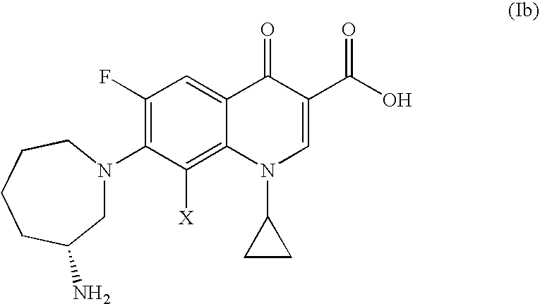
C1(F)=C(N2CC(N)CCCC2)C([X])=C2C(=C1)C(=O)C(C(O)=O)=CN2C1CC1
